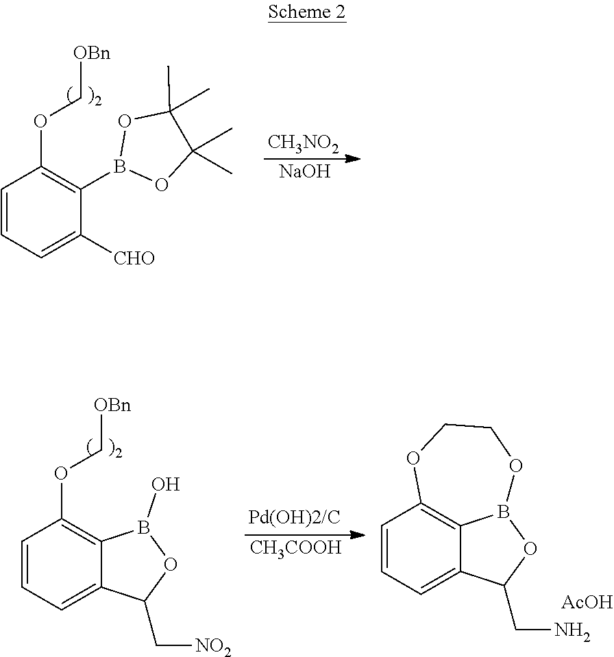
[CH3NO2].[NaOH].C1=CC=C([CHO])C(B2OC(C)(C)C(C)(C)O2)=C1OC[OBn].[CH3COOH].C1=CC=C2C3=C1OCCOB3OC2CN.[AcOH].C1=CC=C2C(=C1OC[OBn])B(O)OC2C[NO2]
